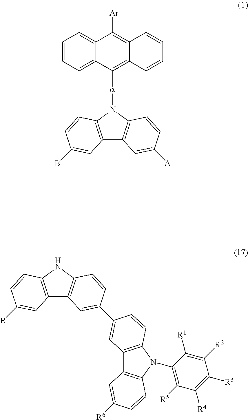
C1=CC=C2C(=C1)C([Ar])=C1C(=C2[a]N2C3=C(C4=C2C=CC([A])=C4)C=C(B)C=C3)C=CC=C1.N1C2=C(C3=C1C=CC(C1=CC4=C(N(C5=C([R5])C([R4])=C([R3])C([R2])=C5[R1])C5=C4C=C([R6])C=C5)C=C1)=C3)C=C(B)C=C2
